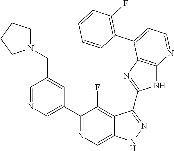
C1=NC=C(C2=NC=C3C(=C2F)C(C2=NC4=C(N2)N=CC=C4C2=C(F)C=CC=C2)=NN3)C=C1CN1CCCC1
